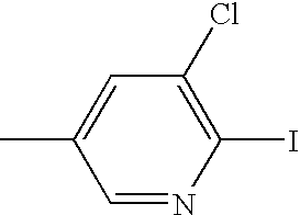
C1(I)=C(Cl)C=C(C)C=N1
